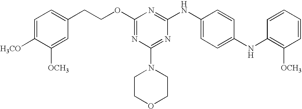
C1=C([H3CO])C([OCH3])=CC(CCOC2=NC(N3CCOCC3)=NC(NC3=CC=C(NC4=C([OCH3])C=CC=C4)C=C3)=N2)=C1
